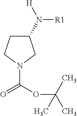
C1(N([H])[R1])CCN(C(OC(C)(C)C)=O)C1
